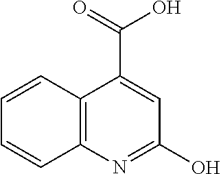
OC1=NC2=C(C(C(=O)O)=C1)C=CC=C2
